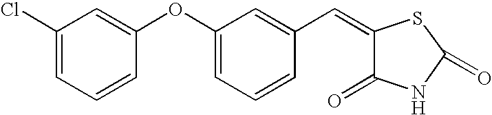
C1(Cl)=CC=CC(OC2=CC=CC(C=C3C(=O)NC(=O)S3)=C2)=C1
